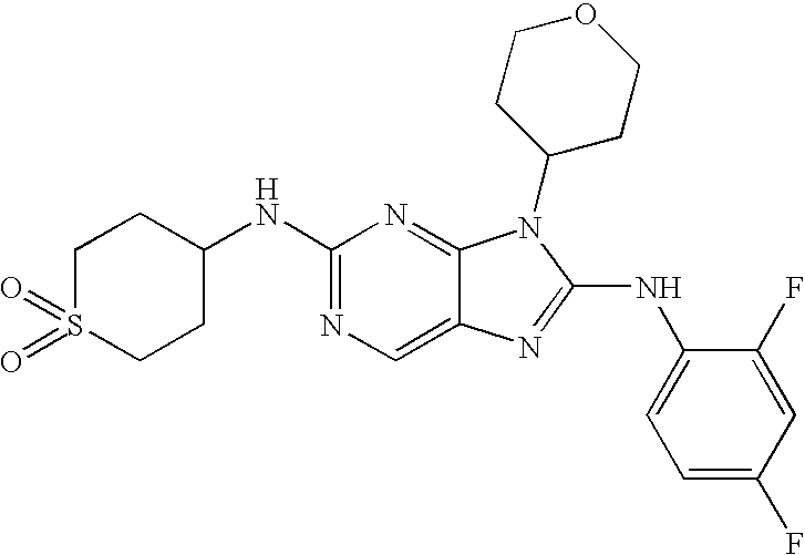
C1S(=O)(=O)CCC(NC2=NC=C3C(=N2)N(C2CCOCC2)C(NC2=CC=C(F)C=C2F)=N3)C1
